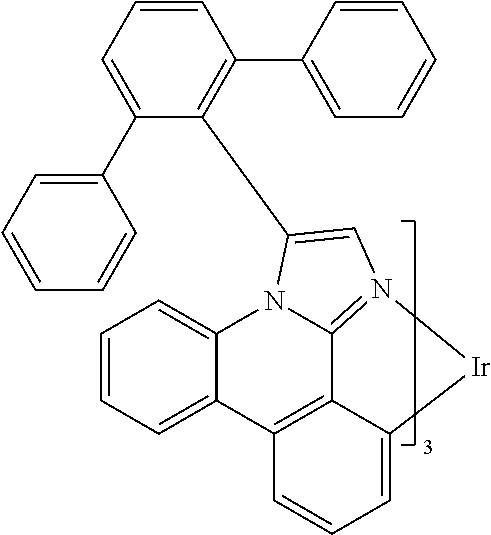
C12=CC=CC=C1N1C3=N(C=C1C1=C(C4=CC=CC=C4)C=CC=C1C1=CC=CC=C1)[Ir]C1=CC=CC2=C31
